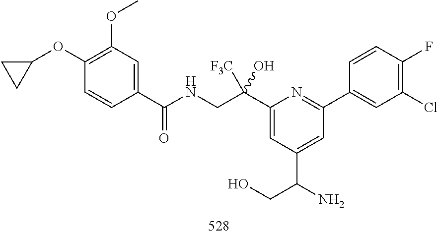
C1(C(CNC(C2=CC(OC)=C(OC3CC3)C=C2)=O)([F3C])O)=CC(C(N)CO)=CC(C2=CC(Cl)=C(F)C=C2)=N1
